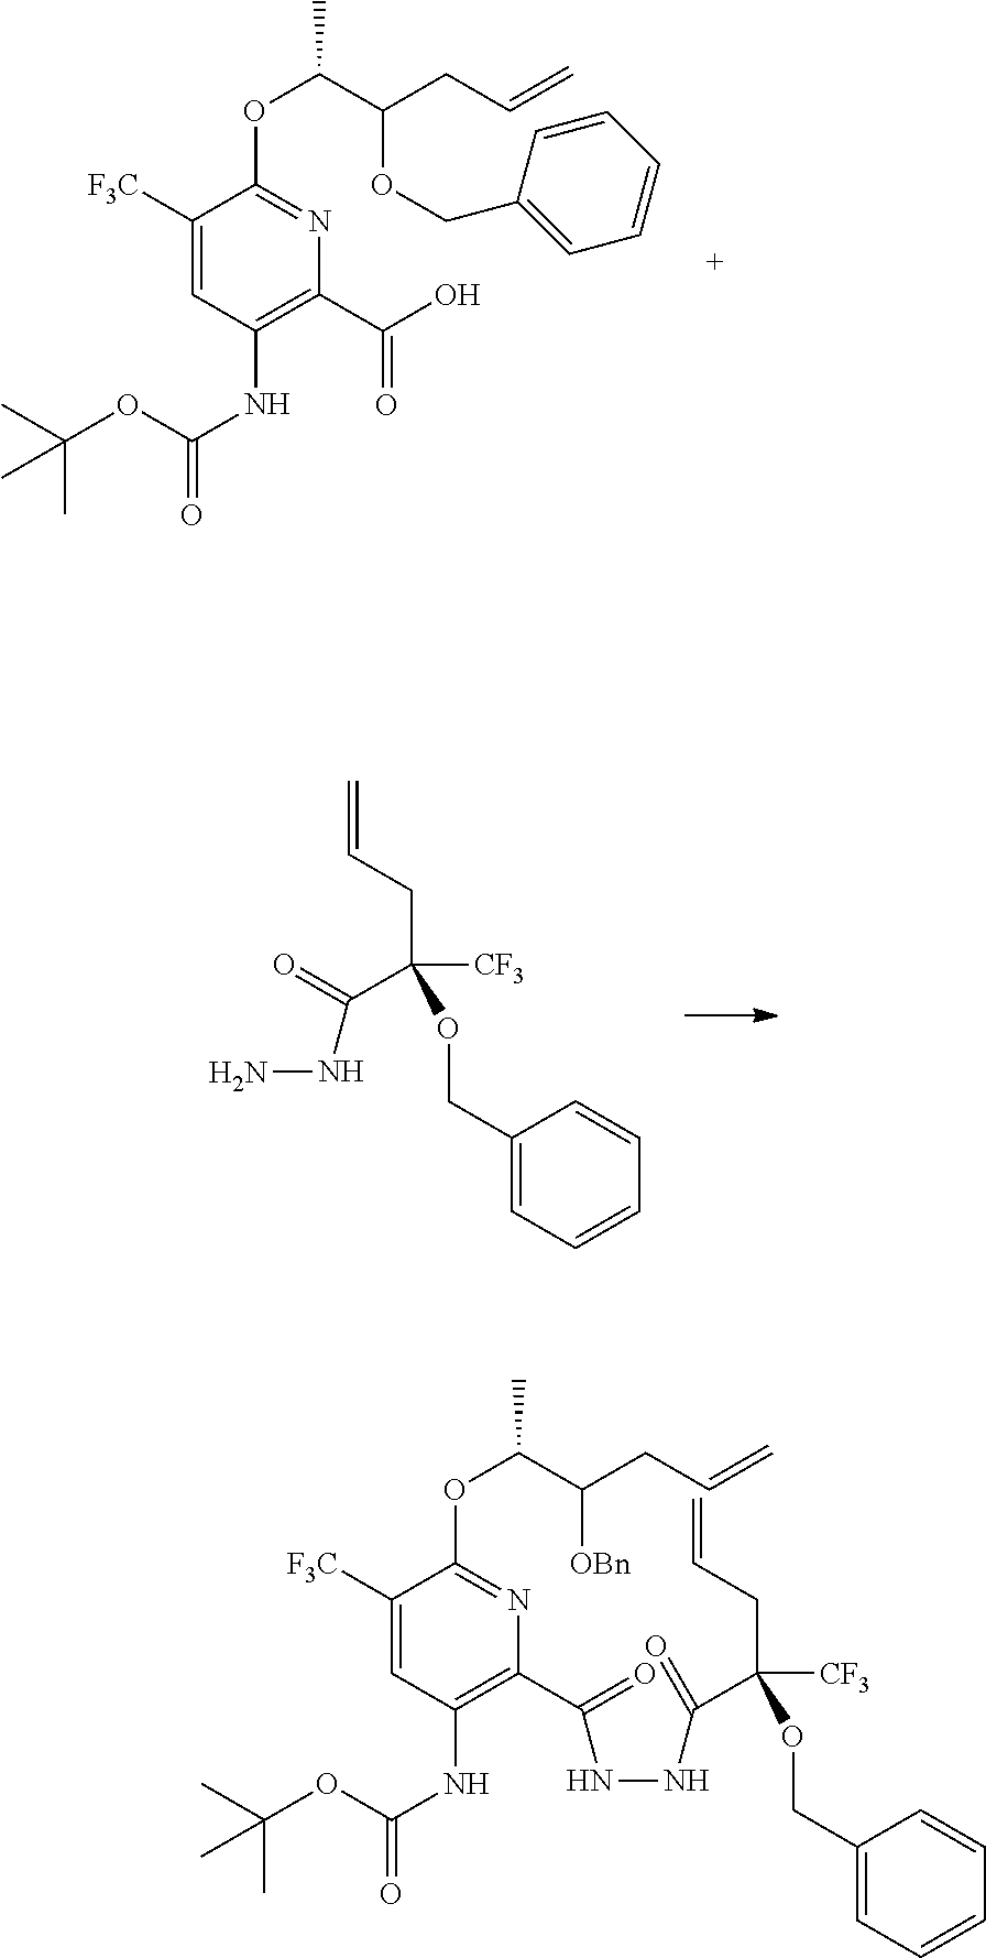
C(C=C)C(OCC1=CC=CC=C1)([CF3])C(=O)NN.C(C1=C(NC(=O)OC(C)(C)C)C=C([F3C])C(OC(C(CC=C)OCC2=CC=CC=C2)C)=N1)(O)=O.O=C(NNC(C1=C(NC(=O)OC(C)(C)C)C=C([F3C])C(OC(C(CC=C)[OBn])C)=N1)=O)C(CC=C)(OCC1=CC=CC=C1)[CF3]
